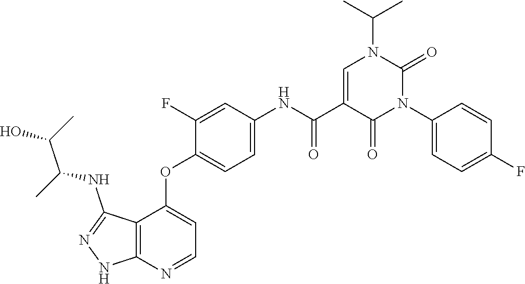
CC(C)N1C=C(C(NC2=CC=C(OC3=CC=NC4=C3C(NC(C(C)O)C)=NN4)C(F)=C2)=O)C(=O)N(C2=CC=C(F)C=C2)C1=O
